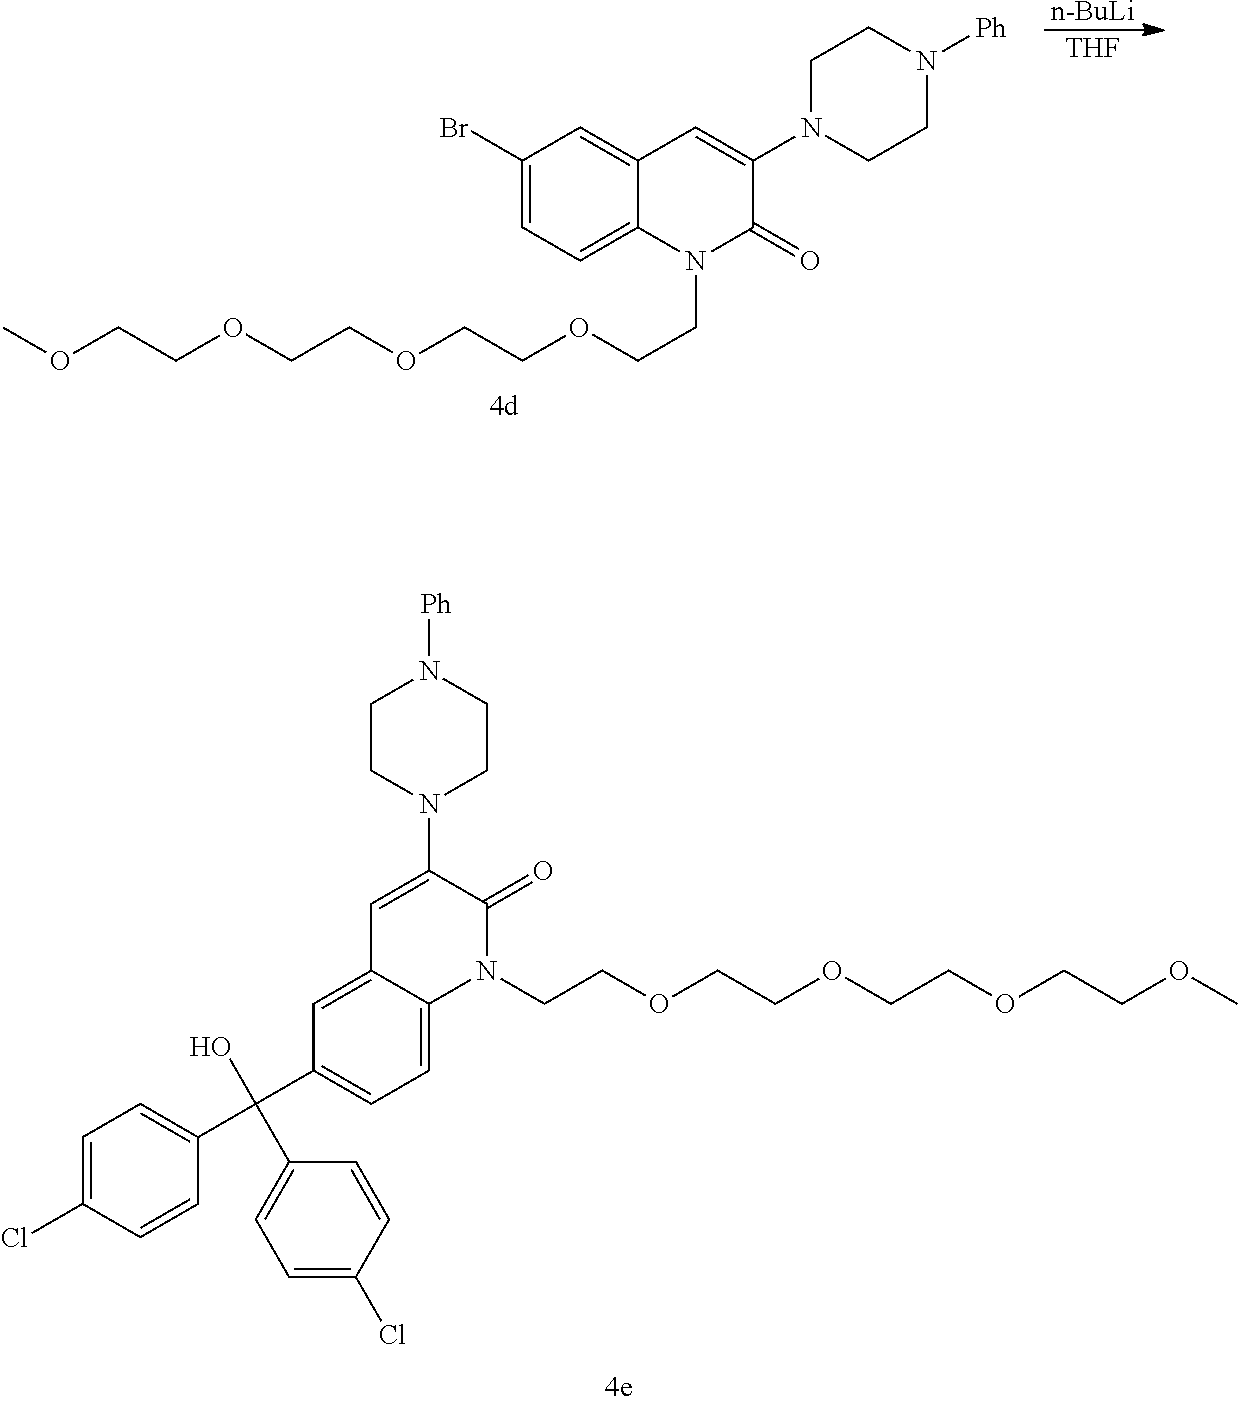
O(CCOCCOCCOCCN1C(=O)C(N2CCN([Ph])CC2)=CC2=CC(Br)=CC=C12)C.[n-BuLi].[THF].C1(C(C2=CC=C(Cl)C=C2)(O)C2=CC=C(Cl)C=C2)=CC=C2C(=C1)C=C(N1CCN([Ph])CC1)C(=O)N2CCOCCOCCOCCOC
